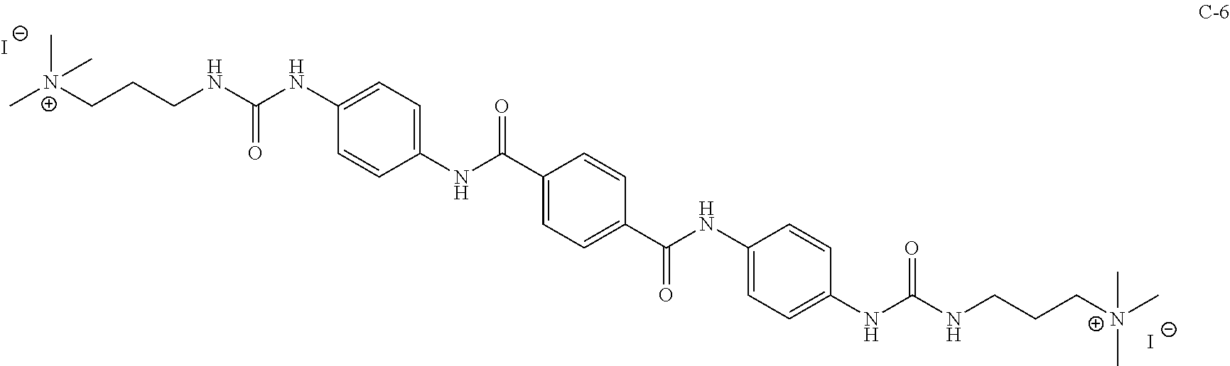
C[N+](C)(CCCNC(=O)NC1=CC=C(NC(=O)C2=CC=C(C(=O)NC3=CC=C(NC(=O)NCCC[N+](C)(C)C)C=C3)C=C2)C=C1)C.[I-].[I-]
